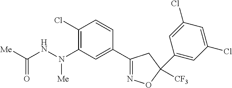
[Me]C(NN(C1=C(Cl)C=CC(C2=NOC([CF3])(C3=CC(Cl)=CC(Cl)=C3)C2)=C1)[Me])=O
